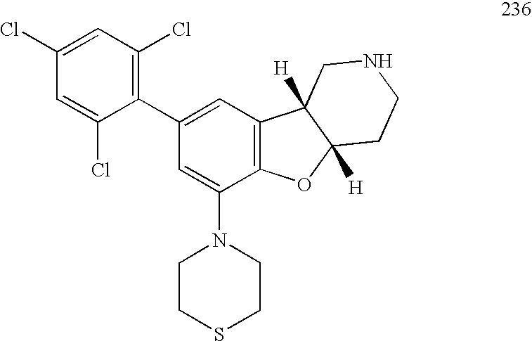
C1(N2CCSCC2)=CC(C2=C(Cl)C=C(Cl)C=C2Cl)=CC2=C1OC1([H])C2([H])CNCC1
